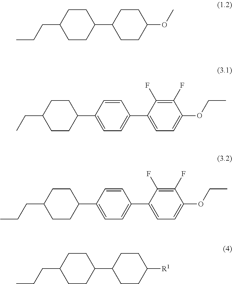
C1C(CCC)CCC(C2CCC(OC)CC2)C1.C1C(CC)CCC(C2=CC=C(C3=CC=C(OCC)C(F)=C3F)C=C2)C1.C(C1CCC(C2CCC([R1])CC2)CC1)CC.C1C(CCC)CCC(C2=CC=C(C3=CC=C(OCC)C(F)=C3F)C=C2)C1
